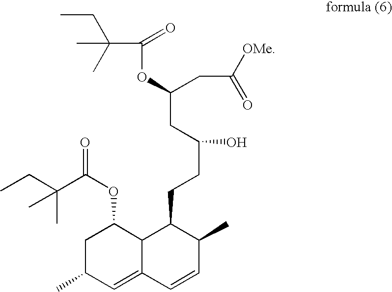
C1C(C)C=C2C(C1OC(=O)C(CC)(C)C)C(CCC(O)CC(CC([OMe])=O)OC(=O)C(CC)(C)C)C(C)C=C2
